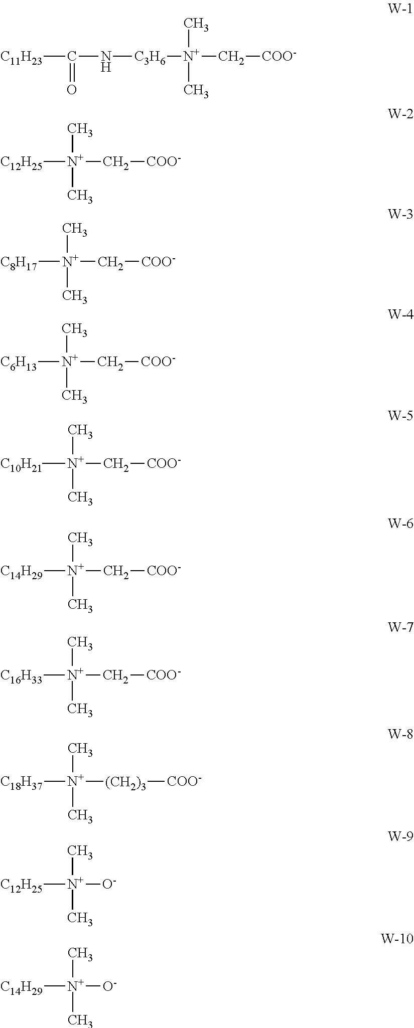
[C11H23]C(N[C3H6][N+](C[COO-])(C)C)=O.[C12H25][N+](C)(C)C[COO-].[C8H17][N+](C)(C)C[COO-].[C6H13][N+](C)(C)C[COO-].[C10H21][N+](C)(C)C[COO-].[C14H29][N+](C)(C)C[COO-].[C16H33][N+](C)(C)C[COO-].[C18H37][N+](C)(C)[(CH2)3][COO-].[C12H25][N+](C)(C)[O-].[C14H29][N+](C)(C)[O-]
